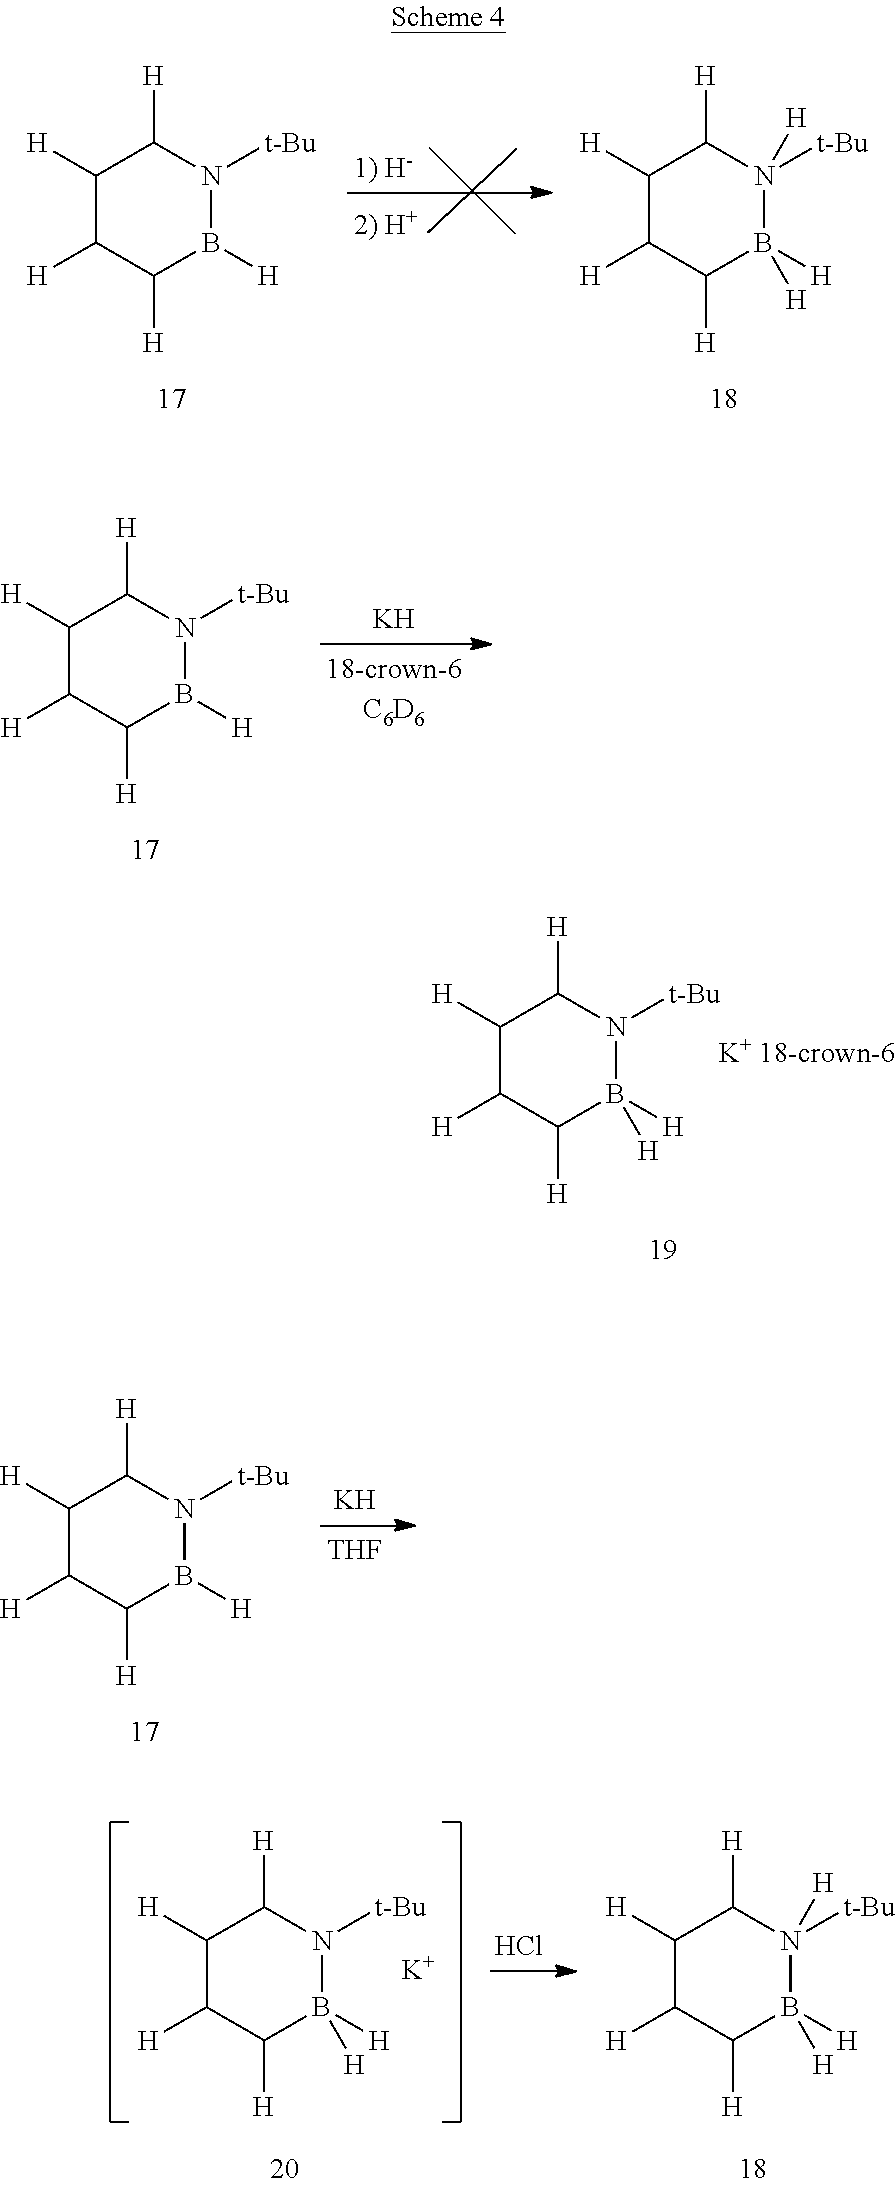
C1([H])C([H])C([H])B([H])N([t-Bu])C1[H].[K].C1([H])C([H])C([H])B([H])([H])N([t-Bu])([H])C1[H].C1([H])C([H])C([H])B([H])N([t-Bu])C1[H].C1([H])C([H])C([H])B([H])([H])N([t-Bu])C1[H].[K+ 18-crown-6].[K].[THF].C1([H])C([H])C([H])B([H])N([t-Bu])C1[H].C1([H])C([H])C([H])B([H])([H])N([t-Bu])([H])C1[H].C1([H])C([H])C([H])B([H])([H])N([t-Bu])C1[H].[K].Cl
